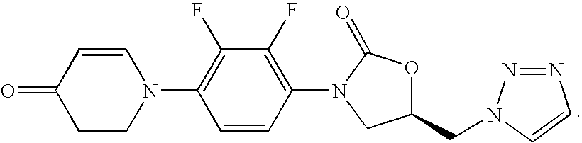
C1=CC(=O)CCN1C1=C(F)C(F)=C(N2C(=O)OC(CN3N=NC=C3)C2)C=C1
